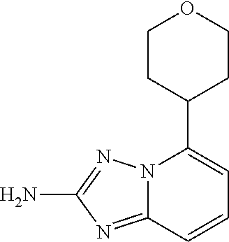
NC1=NN2C(=N1)C=CC=C2C1CCOCC1
